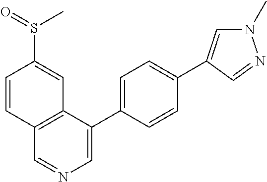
C1=C(C2=CC=C(C3=CN(C)N=C3)C=C2)C2=C(C=N1)C=CC(S(=O)C)=C2
